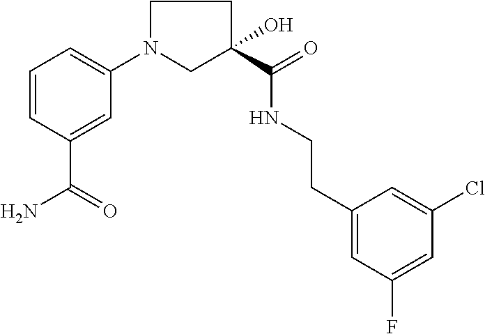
C1=CC(C(=O)N)=CC(N2CCC(C(=O)NCCC3=CC(F)=CC(Cl)=C3)(O)C2)=C1
